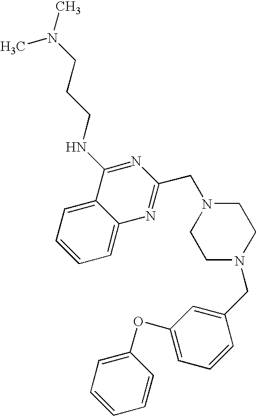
C1=C(OC2=CC=CC(CN3CCN(CC4=NC5=CC=CC=C5C(NCCCN(C)C)=N4)CC3)=C2)C=CC=C1
